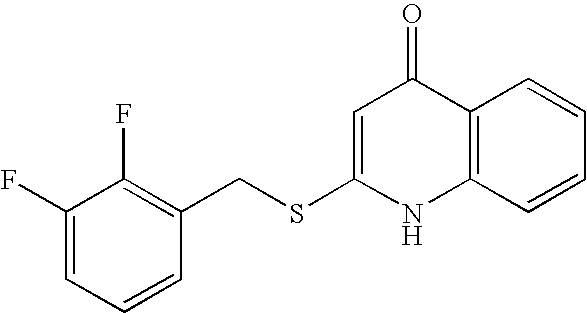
C1(F)=CC=CC(CSC2=CC(=O)C3=C(N2)C=CC=C3)=C1F
